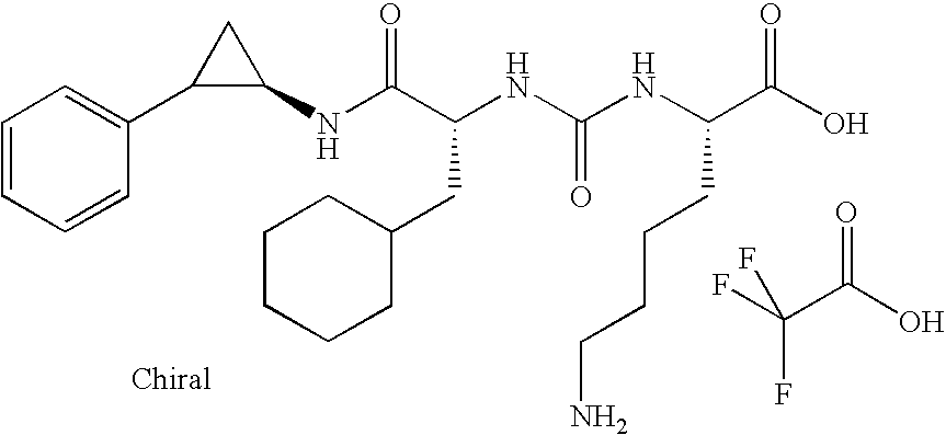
N(C(C(NC(NC(C(O)=O)CCCCN)=O)CC1CCCCC1)=O)C1CC1C1=CC=CC=C1.FC(C(O)=O)(F)F
